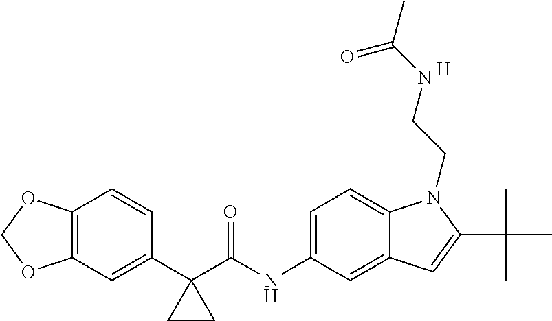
C12=C(C=C(C3(C(NC4=CC=C5C(=C4)C=C(C(C)(C)C)N5CCNC(=O)C)=O)CC3)C=C1)OCO2.[H]
